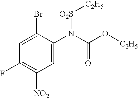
C1(Br)=CC(F)=C([NO2])C=C1N(C(O[C2H5])=O)[O2S][C2H5]
